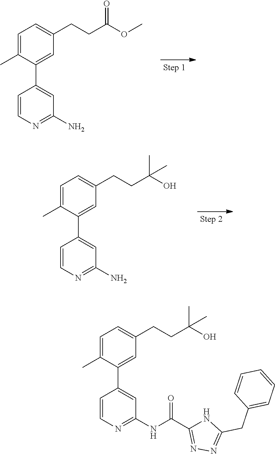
C1=C(C)C(C2=CC(N)=NC=C2)=CC(CCC(OC)=O)=C1.C1=C(C)C(C2=CC(N)=NC=C2)=CC(CCC(O)(C)C)=C1.C(C1=NN=C(CC2=CC=CC=C2)N1)(=O)NC1=NC=CC(C2=CC(CCC(O)(C)C)=CC=C2C)=C1
